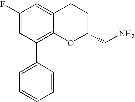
C1(F)=CC(C2=CC=CC=C2)=C2C(=C1)CCC(CN)O2
